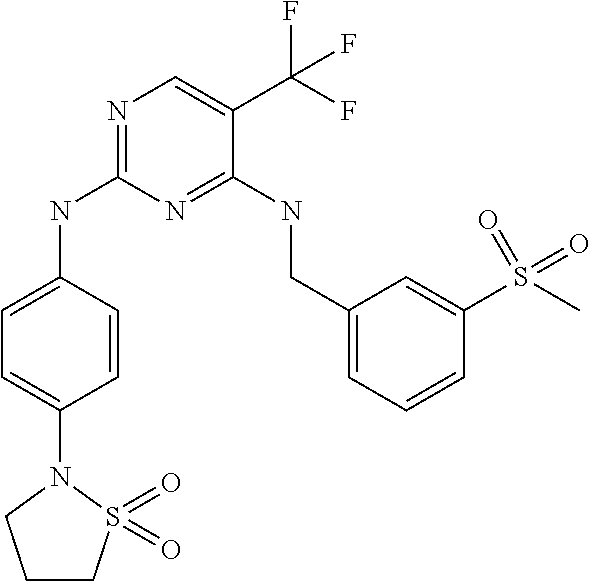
C1=C(NC2=NC=C(C(F)(F)F)C(NCC3=CC=CC(S(=O)(=O)C)=C3)=N2)C=CC(N2CCCS2(=O)=O)=C1
